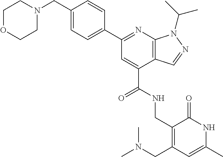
C1=C(CN2CCOCC2)C=CC(C2=NC3=C(C(C(=O)NCC4=C(CN(C)C)C=C(C)NC4=O)=C2)C=NN3C(C)C)=C1
